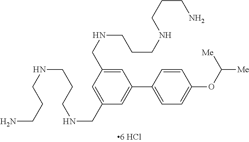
C(CNCCCNCC1=CC(CNCCCNCCCN)=CC(C2=CC=C(OC([Me])[Me])C=C2)=C1)CN
